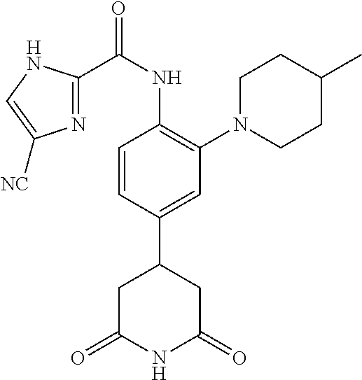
C1=CC(C2CC(=O)NC(=O)C2)=CC(N2CCC(C)CC2)=C1NC(C1=NC([NC])=CN1)=O
